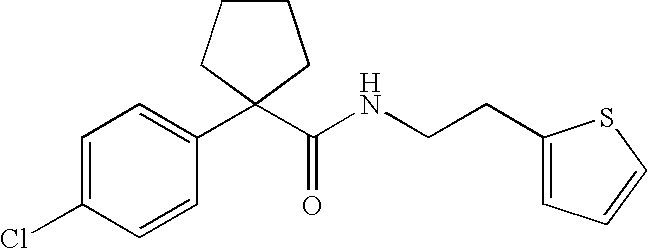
C(=O)(NCCC1=CC=CS1)C1(C2=CC=C(Cl)C=C2)CCCC1
